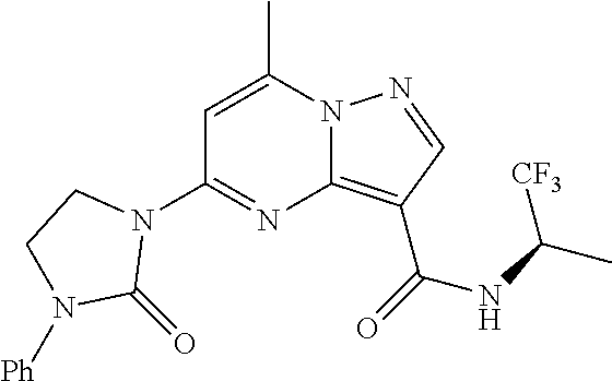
C1=C(C)N2C(=C(C(=O)NC(C)[CF3])C=N2)N=C1N1CCN([Ph])C1=O
